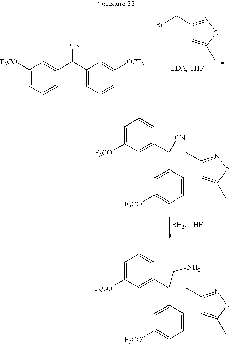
C1([F3CO])=CC=CC(C(C2=CC=CC([OCF3])=C2)[CN])=C1.C1(CBr)=NOC(C)=C1.C1(CC(C2=CC([F3CO])=CC=C2)(C2=CC([F3CO])=CC=C2)[CN])=NOC(C)=C1.C1(CC(C2=CC([F3CO])=CC=C2)(C2=CC([F3CO])=CC=C2)CN)=NOC(C)=C1
